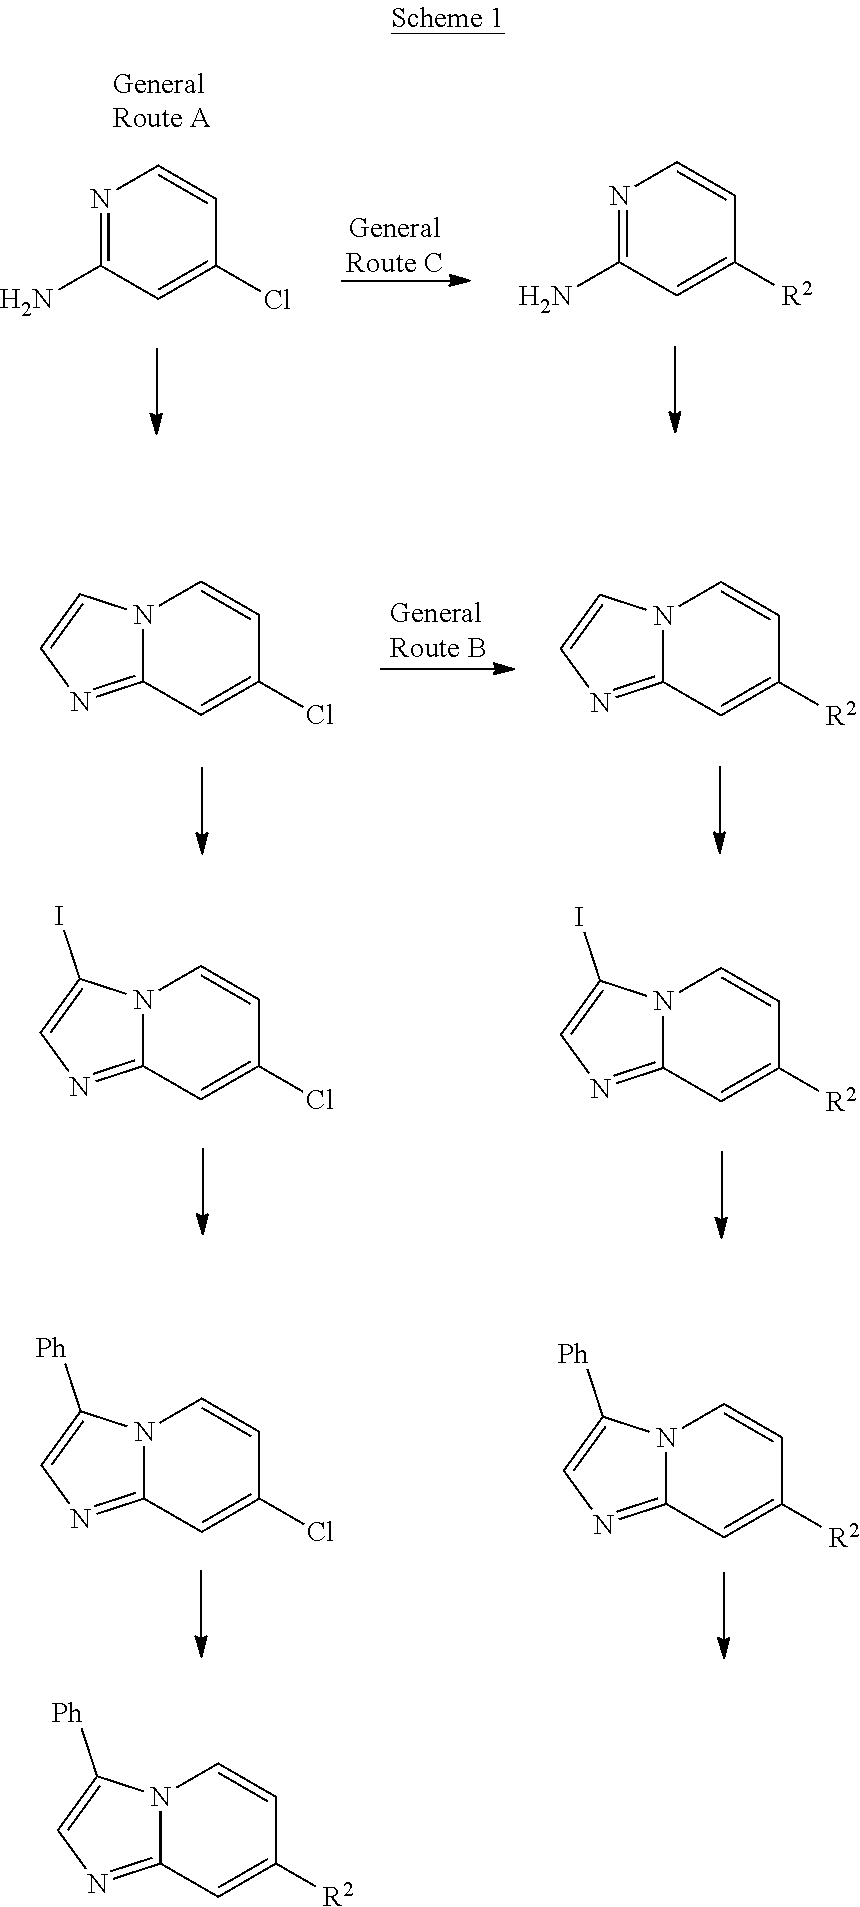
N12C(=NC=C1)C=C([R2])C=C2.N12C(=NC=C1)C=C(Cl)C=C2.N12C(=NC=C1I)C=C(Cl)C=C2.N12C(=NC=C1I)C=C([R2])C=C2.N12C(=NC=C1[Ph])C=C([R2])C=C2.N12C(=NC=C1[Ph])C=C(Cl)C=C2.N1=C(N)C=C([R2])C=C1.N1=C(N)C=C(Cl)C=C1.N12C(=NC=C1[Ph])C=C([R2])C=C2
